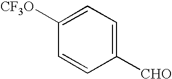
C1=C([CF3O])C=CC([CHO])=C1
